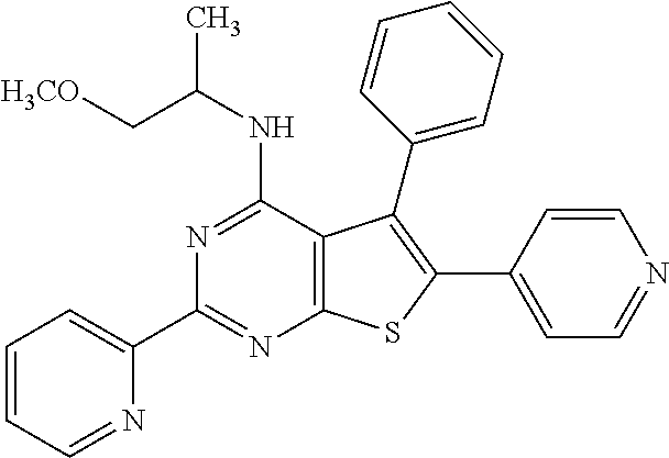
N1=C(NC(C[H3CO])C)C2=C(N=C1C1=CC=CC=N1)SC(C1=CC=NC=C1)=C2C1=CC=CC=C1
